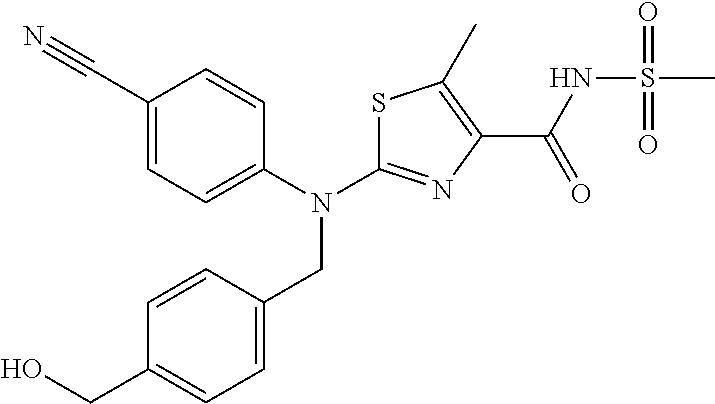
S1C(N(C2=CC=C(C#N)C=C2)CC2=CC=C(CO)C=C2)=NC(C(NS(C)(=O)=O)=O)=C1C
